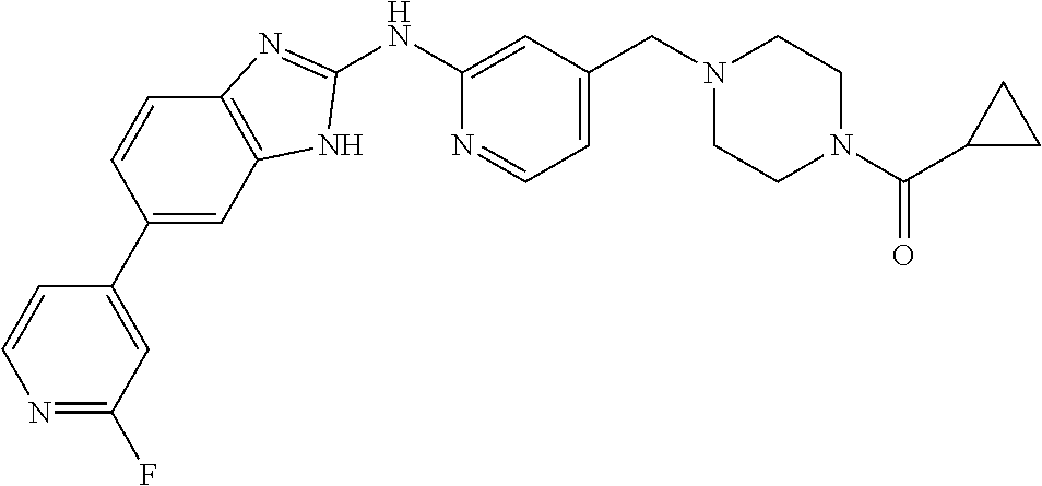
N1=C(F)C=C(C2=CC3=C(C=C2)N=C(NC2=CC(CN4CCN(C(C5CC5)=O)CC4)=CC=N2)N3)C=C1
